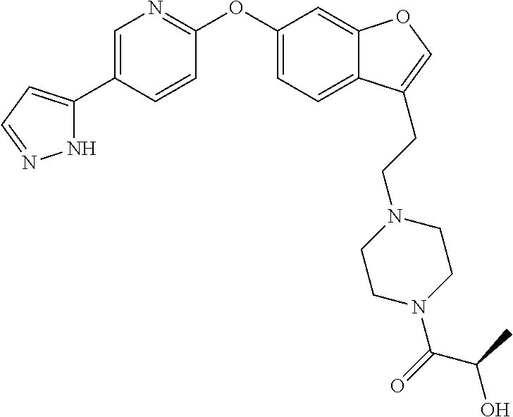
N1C(C2=CN=C(OC3=CC=C4C(=C3)OC=C4CCN3CCN(C(=O)C(O)C)CC3)C=C2)=CC=N1
